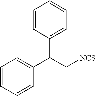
C1=CC=CC(C(C[NCS])C2=CC=CC=C2)=C1
